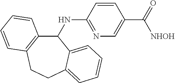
C1(NC2=NC=C(C(=O)[NHOH])C=C2)C2=C(CCC3=CC=CC=C13)C=CC=C2
